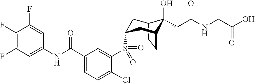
C12CCC(CC(S(C3=CC(C(NC4=CC(F)=C(F)C(F)=C4)=O)=CC=C3Cl)(=O)=O)C1)C2(O)CC(NCC(O)=O)=O
